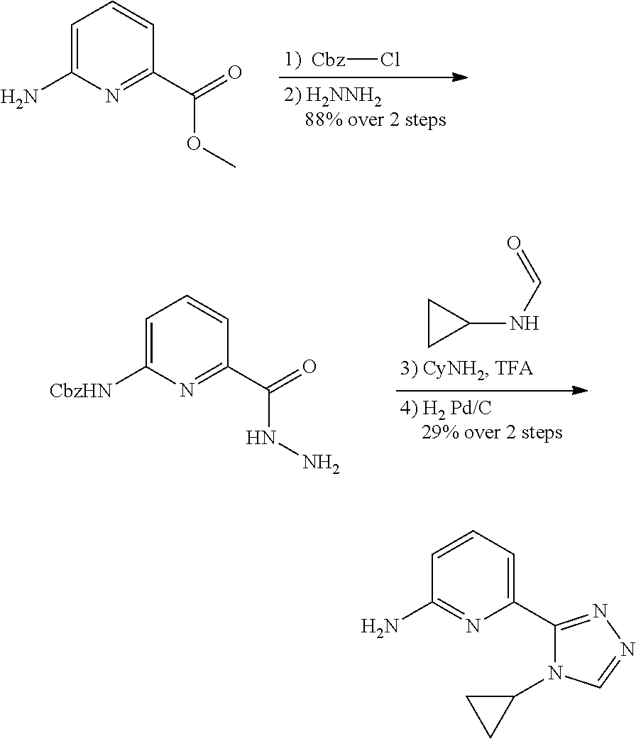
[Cbz]Cl.C1=C(N)N=C(C(OC)=O)C=C1.C1CC1NC=O.C1=C([CbzHN])N=C(C(NN)=O)C=C1.C1=CC=C(C2=NN=CN2C2CC2)N=C1N
